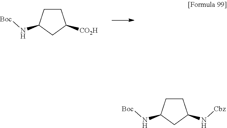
C1CC(N[Boc])CC1[CO2H].C1CC(N[Boc])CC1N[Cbz]
